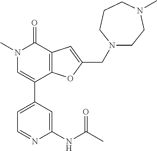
C1=C(C2=CN(C)C(=O)C3=C2OC(CN2CCN(C)CCC2)=C3)C=C(NC(C)=O)N=C1
